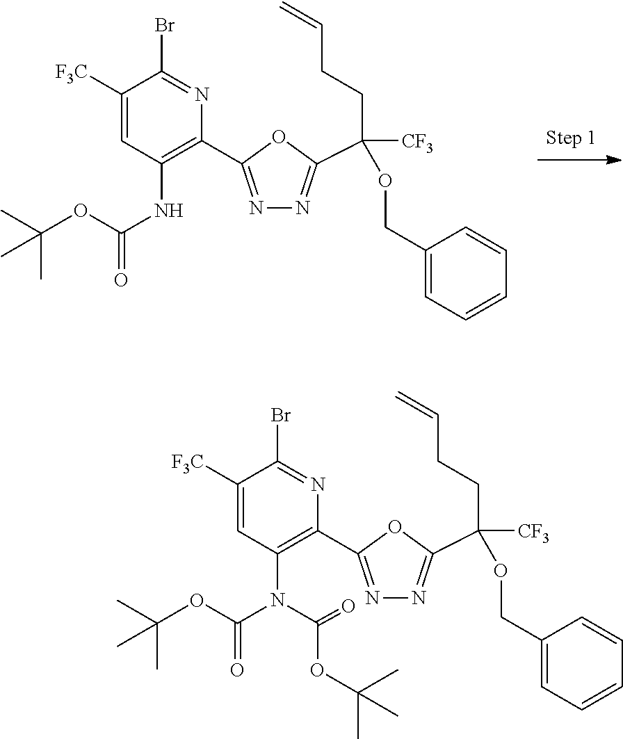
N1=C(C2=C(N(C(=O)OC(C)(C)C)C(=O)OC(C)(C)C)C=C([F3C])C(Br)=N2)OC(C(CCC=C)([CF3])OCC2=CC=CC=C2)=N1.N1=C(C2=C(NC(=O)OC(C)(C)C)C=C([F3C])C(Br)=N2)OC(C(CCC=C)([CF3])OCC2=CC=CC=C2)=N1
